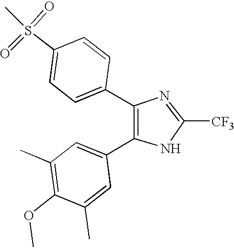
N1=C([CF3])NC(C2=CC(C)=C(OC)C(C)=C2)=C1C1=CC=C(S(=O)(C)=O)C=C1
